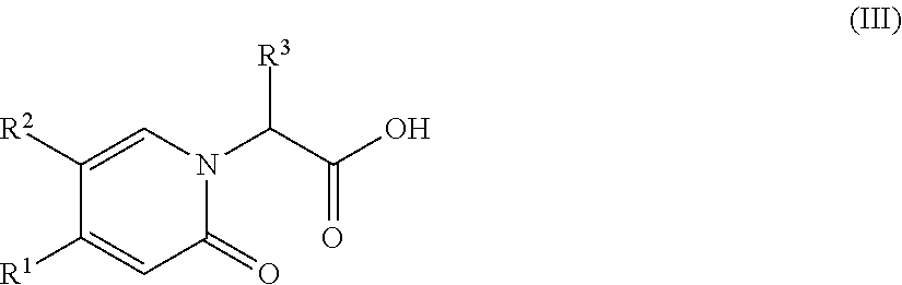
C1([R1])=CC(=O)N(C(C(O)=O)[R3])C=C1[R2]
